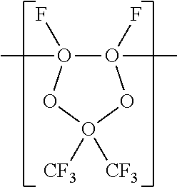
O1(C)(F)O(C)(F)OO([CF3])([CF3])O1
